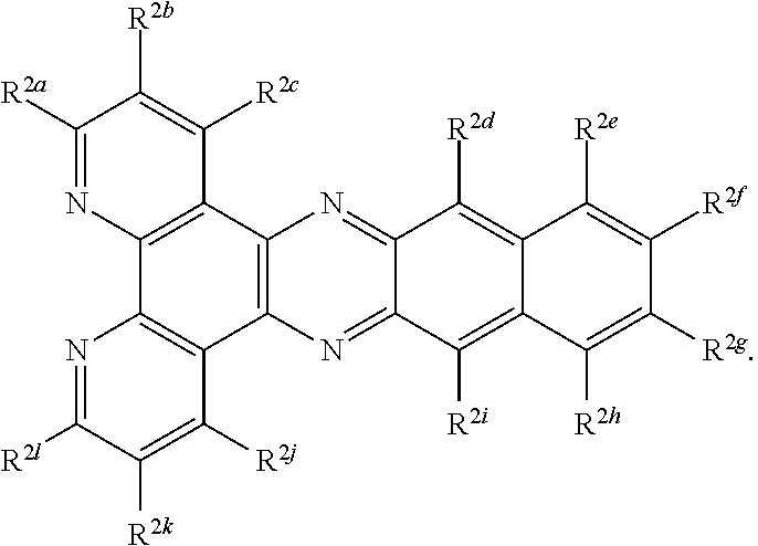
C1([R2a])=NC2=C(C([R2c])=C1[R2b])C1=C(C3=C2N=C([R2l])C([R2k])=C3[R2j])N=C2C(=N1)C([R2d])=C1C(=C2[R2i])C([R2h])=C([R2g])C([R2f])=C1[R2e]
